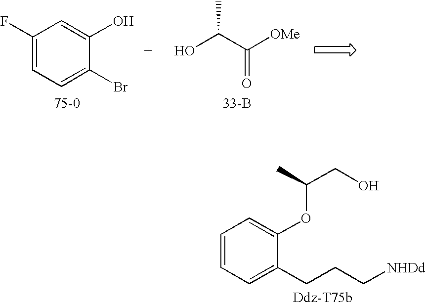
OC(C([OMe])=O)C.[33-B].C1(F)=CC=C(Br)C(O)=C1.C1=CC=C(CCC[NHDd])C(OC(CO)C)=C1
